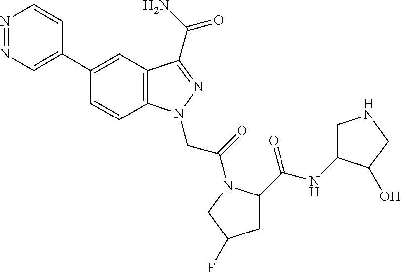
N1=NC=C(C2=CC3=C(C=C2)N(CC(=O)N2C(C(NC4CNCC4O)=O)CC(F)C2)N=C3C(N)=O)C=C1
